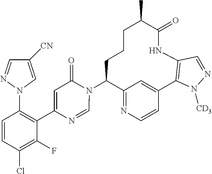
C12=NC=CC(=C1)C1=C(NC(=O)C(C)CCCC2N2C(=O)C=C(C3=C(N4C=C([CN])C=N4)C=CC(Cl)=C3F)N=C2)C=NN1[CD3]
